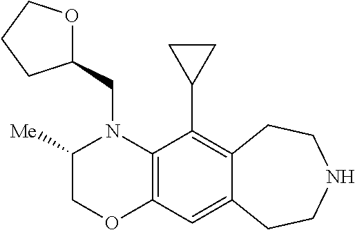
N1(CC2OCCC2)C2=C(OCC1[Me])C=C1C(=C2C2CC2)CCNCC1
